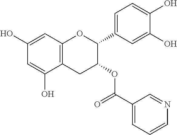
C1=C(O)C2=C(C=C1O)OC(C1=CC=C(O)C(O)=C1)C(OC(C1=CC=CN=C1)=O)C2
